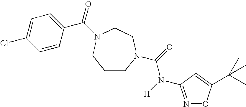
C1CN(C(=O)N([H])C2=NOC(C(C)(C)C)=C2)CCN(C(=O)C2=CC=C(Cl)C=C2)C1
